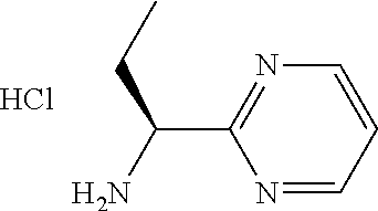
C1=CC=NC(C(CC)N)=N1.Cl
